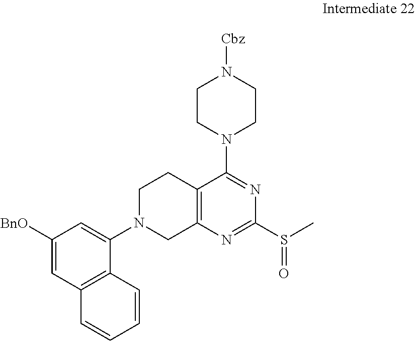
C1([BnO])=CC2=C(C=CC=C2)C(N2CCC3=C(N=C(S(C)=O)N=C3N3CCN([Cbz])CC3)C2)=C1
